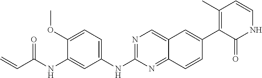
C1(OC)=CC=C(NC2=NC=C3C(=N2)C=CC(C2=C(C)C=CNC2=O)=C3)C=C1NC(C=C)=O
